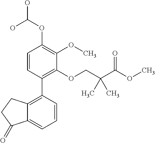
C1=CC(C2=C3C(=CC=C2)C(=O)CC3)=C(OCC(C(OC)=O)(C)C)C(OC)=C1OC(O)O
